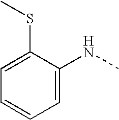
C1=C(SC)C(NC)=CC=C1
